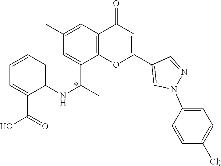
C1=C(C)C=C(C(C)NC2=CC=CC=C2C(O)=O)C2=C1C(=O)C=C(C1=CN(C3=CC=C(Cl)C=C3)N=C1)O2
